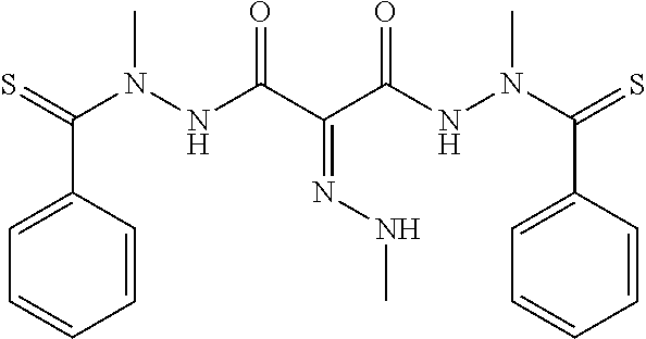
C1=CC=CC(C(=S)N(NC(C(=NNC)C(=O)NN(C)C(C2=CC=CC=C2)=S)=O)C)=C1
